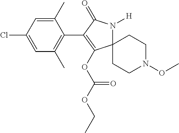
C1(C)=CC(Cl)=CC(C)=C1C1=C(OC(OCC)=O)C2(N([H])C1=O)CCN(OC)CC2
